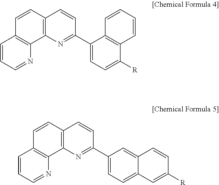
C1=CC=NC2=C1C=CC1=C2N=C(C2=CC=C([R])C3=C2C=CC=C3)C=C1.C1=CC=NC2=C1C=CC1=C2N=C(C2=CC=C3C(=C2)C=CC([R])=C3)C=C1
